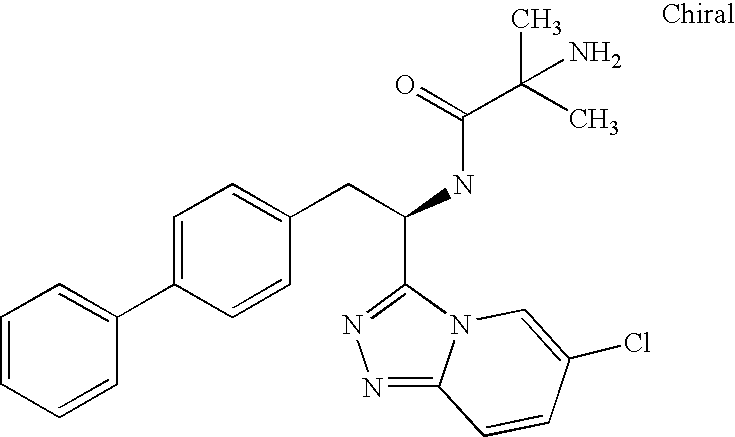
N1=C2N(C(C(CC3=CC=C(C4=CC=CC=C4)C=C3)NC(C(C)(C)N)=O)=N1)C=C(Cl)C=C2
